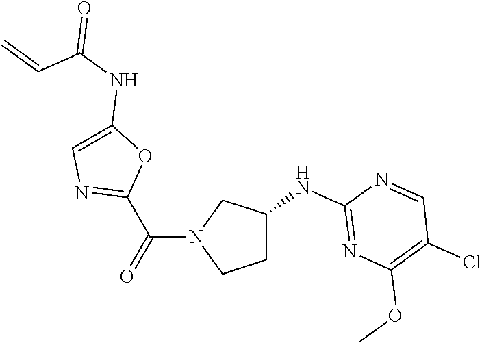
C1C(NC2=NC(OC)=C(Cl)C=N2)CN(C(=O)C2=NC=C(NC(=O)C=C)O2)C1
